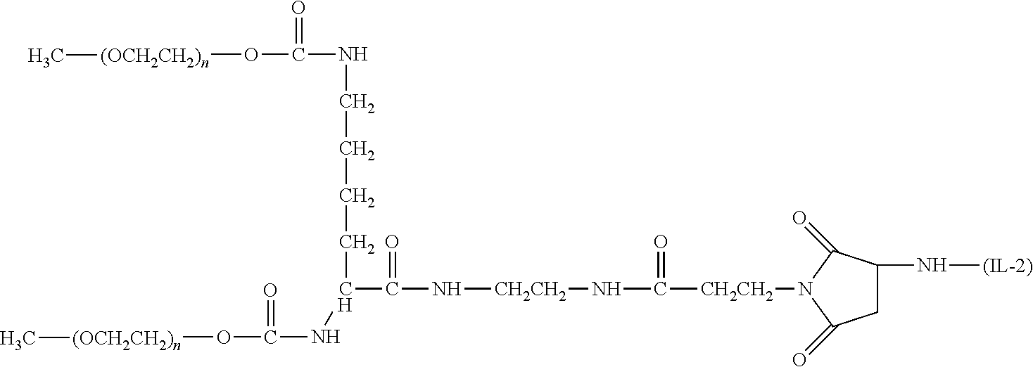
N([CH2CH2]NC(=O)[CH2CH2]N1C(=O)CC(N[(IL-2)])C1=O)C(C(CCCCNC(O[(OCH2CH2)n]C)=O)NC(=O)O[(OCH2CH2)n]C)=O
